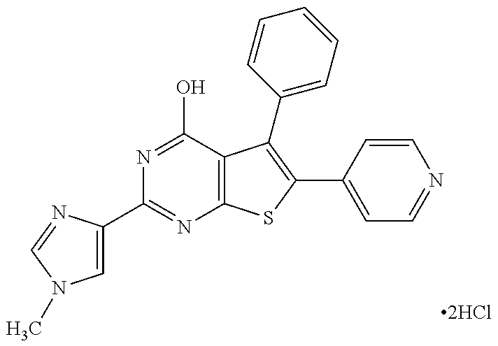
C1=C(C2=NC3=C(C(O)=N2)C(C2=CC=CC=C2)=C(C2=CC=NC=C2)S3)N=CN1C
